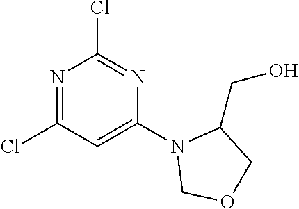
N1=C(Cl)C=C(N2COCC2CO)N=C1Cl
